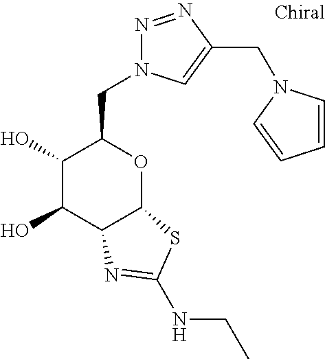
C1(O)C(O)C2C(OC1CN1N=NC(CN3C=CC=C3)=C1)SC(NCC)=N2
